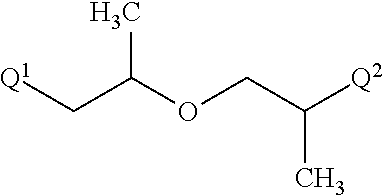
[Q1]CC(OCC([Q2])C)C
